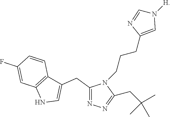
C1(CC2=CNC3=C2C=CC(F)=C3)=NN=C(CC(C)(C)C)N1CCCC1=CN([H])C=N1
